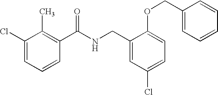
C1(Cl)=CC=CC(C(NCC2=CC(Cl)=CC=C2OCC2=CC=CC=C2)=O)=C1C
